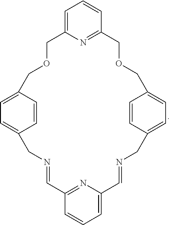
C1=CC2=CC=C1CN=CC1=NC(=CC=C1)C=NCC1=CC=C(C=C1)COCC1=NC(=CC=C1)COC2
